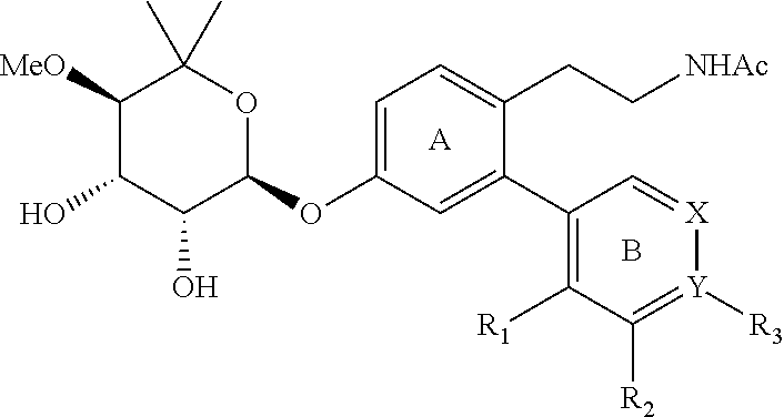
C1([MeO])C(O)C(O)C(OC2=CC=C(CC[NHAc])C(C3=C([R1])C([R2])=[Y]([R3])[X]=C3)=C2)OC1(C)C.[A].B
